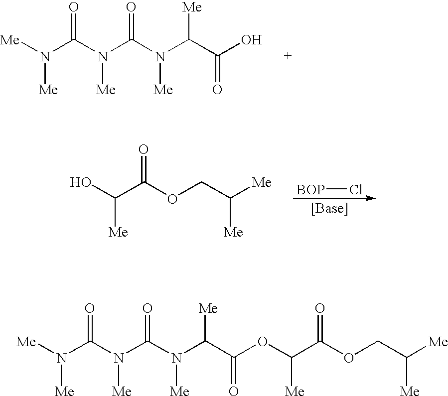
[Me]N(C(N(C(N(C(C(OC(C(OCC([Me])[Me])=O)[Me])=O)[Me])[Me])=O)[Me])=O)[Me].[Me]N(C(N(C(N(C(C(O)=O)[Me])[Me])=O)[Me])=O)[Me].OC(C(OCC([Me])[Me])=O)[Me].[BOP]Cl
